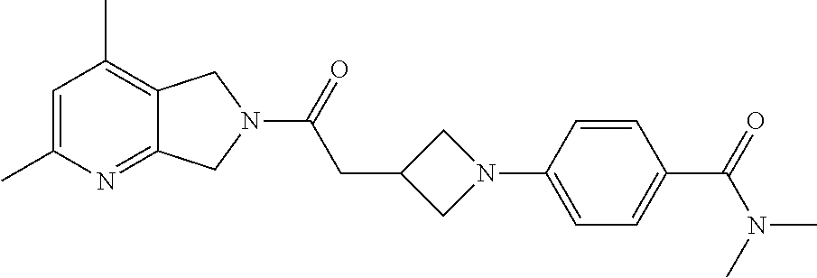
C1=C(C)N=C2C(=C1C)CN(C(=O)CC1CN(C3=CC=C(C(N(C)C)=O)C=C3)C1)C2
